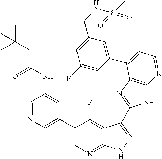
C1=NC=C(C2=CN=C3C(=C2F)C(C2=NC4=C(N2)N=CC=C4C2=CC(CNS(C)(=O)=O)=CC(F)=C2)=NN3)C=C1NC(=O)CC(C)(C)C
